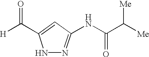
N1N=C(NC(C([Me])[Me])=O)C=C1C([H])=O
